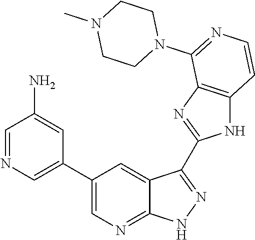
C1=NC=C(C2=CN=C3C(=C2)C(C2=NC4=C(N2)C=CN=C4N2CCN(C)CC2)=NN3)C=C1N
